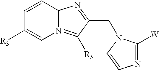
C1=CC2N(=C([R5])C(CN3C([W])=NC=C3)=N2)C=C1[R3]
